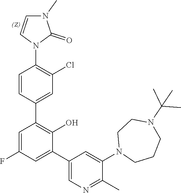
C1=CC(C2=C(O)C(C3=CN=C(C)C(N4CCCN(C(C)(C)C)CC4)=C3)=CC(F)=C2)=CC(Cl)=C1N1C(=O)N(C)C=C1
